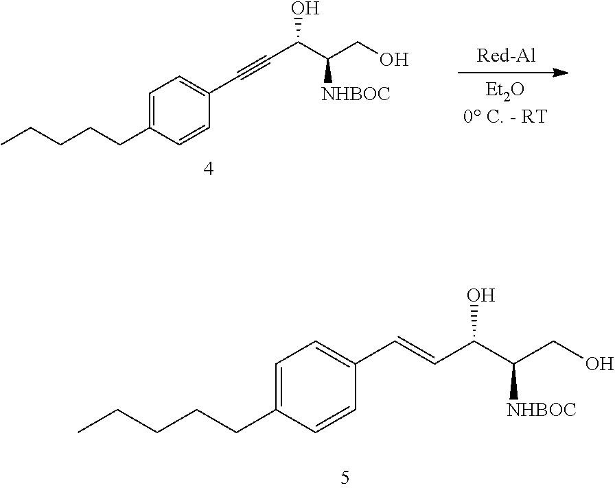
C1=C(CCCCC)C=CC(C#CC(C(CO)[NHBOC])O)=C1.C1=C(CCCCC)C=CC(C=CC(C(CO)[NHBOC])O)=C1
